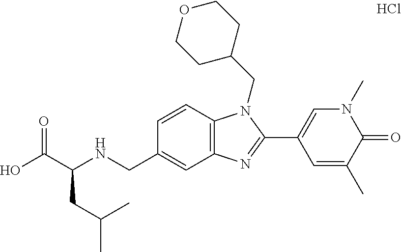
OC(C(NCC1=CC2=C(C=C1)N(CC1CCOCC1)C(C1=CN(C)C(=O)C(C)=C1)=N2)CC(C)C)=O.Cl
